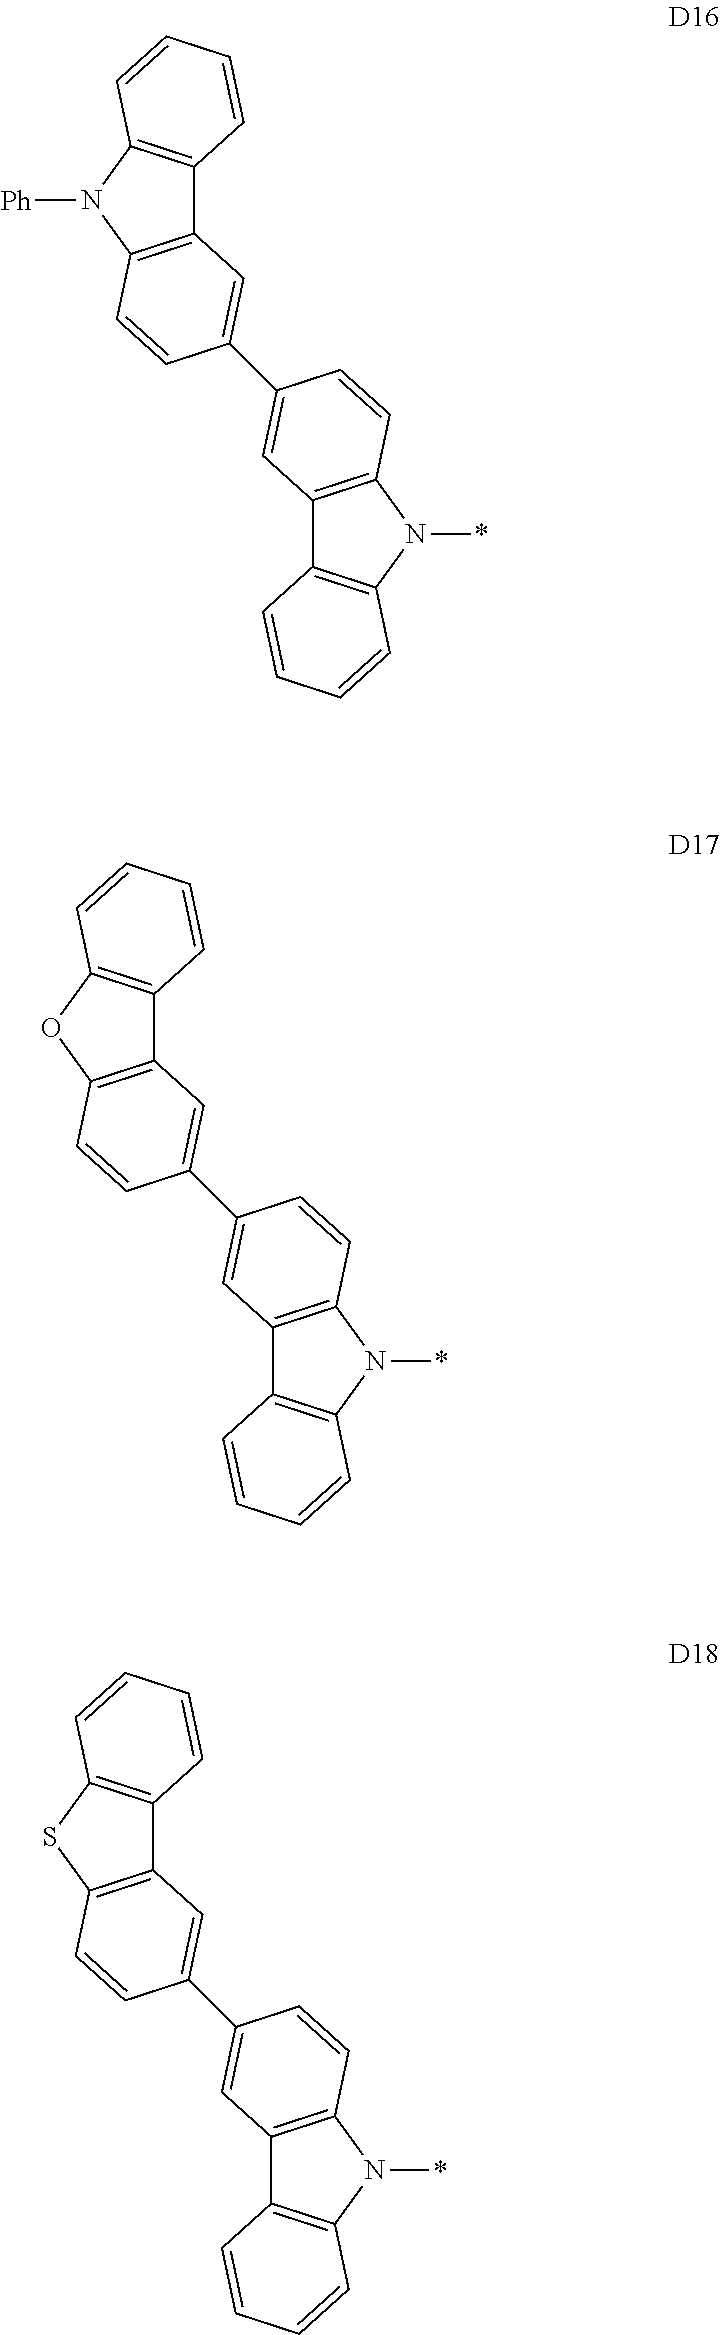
C12=C(N([Ph])C3=C1C=CC=C3)C=CC(C1=CC3=C(N(*)C4=C3C=CC=C4)C=C1)=C2.C12=C(OC3=C1C=CC=C3)C=CC(C1=CC3=C(N(*)C4=C3C=CC=C4)C=C1)=C2.C12=C(SC3=C1C=CC=C3)C=CC(C1=CC3=C(N(*)C4=C3C=CC=C4)C=C1)=C2
